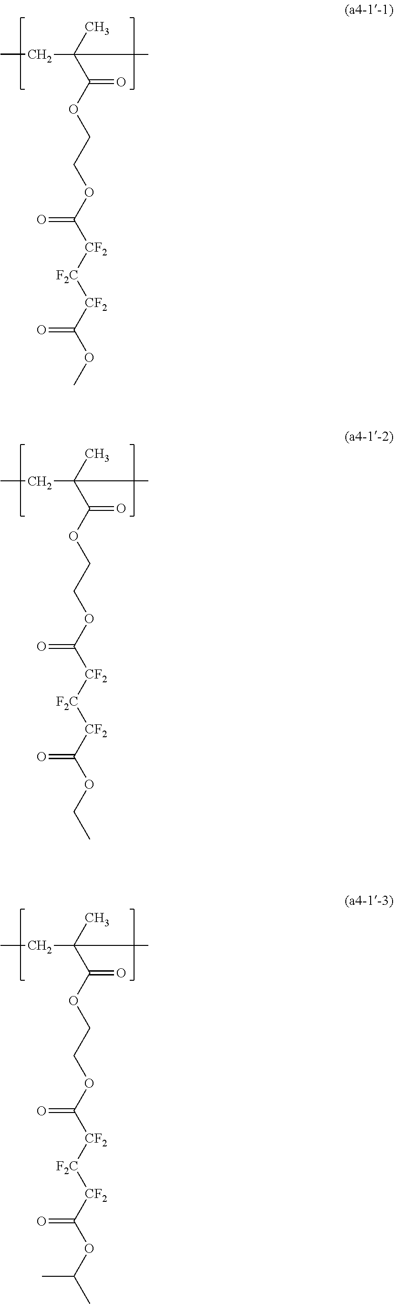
CCC(C)(C)C(OCCOC([CF2][F2C][CF2]C(OC)=O)=O)=O.CCC(C)(C)C(OCCOC([CF2][F2C][CF2]C(OCC)=O)=O)=O.CCC(C)(C)C(OCCOC([CF2][F2C][CF2]C(OC(C)C)=O)=O)=O
